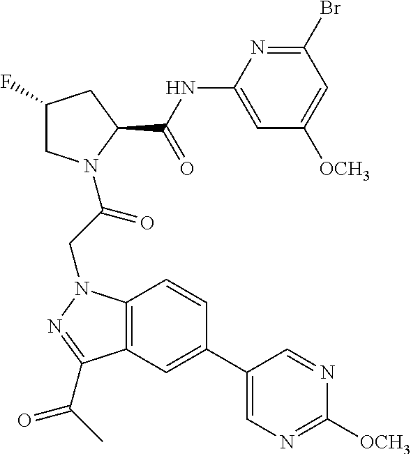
BrC1=NC(NC(C2CC(F)CN2C(CN2C3=C(C(C(C)=O)=N2)C=C(C2=CN=C([OCH3])N=C2)C=C3)=O)=O)=CC([OCH3])=C1
